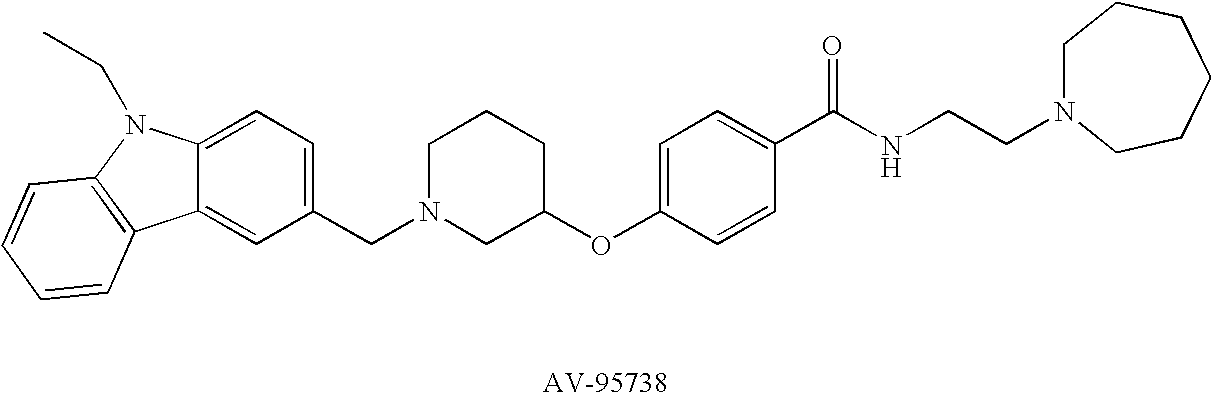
C1N(CC2=CC=C3C(=C2)C2=C(N3CC)C=CC=C2)CC(OC2=CC=C(C(=O)NCCN3CCCCCC3)C=C2)CC1
